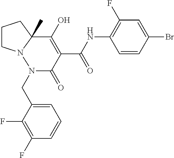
C1CN2C(C)(C1)C(O)=C(C(=O)NC1=C(F)C=C(Br)C=C1)C(=O)N2CC1=CC=CC(F)=C1F
